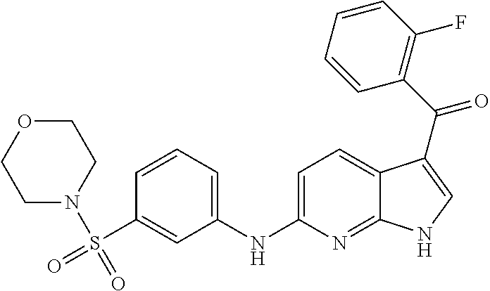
C1=C(NC2=CC=CC(S(=O)(N3CCOCC3)=O)=C2)N=C2C(=C1)C(C(C1=C(F)C=CC=C1)=O)=CN2
